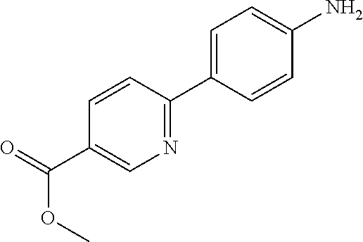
C1=CC(C2=CC=C(N)C=C2)=NC=C1C(=O)OC
